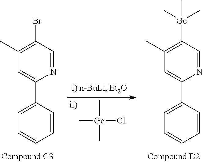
C[Ge](Cl)(C)C.C1(Br)=C(C)C=C(C2=CC=CC=C2)N=C1.C1([Ge](C)(C)C)=C(C)C=C(C2=CC=CC=C2)N=C1
